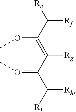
C(OC)(=C(C(=OC)C([Ri])[Rh])[Rg])C([Re])[Rf]
